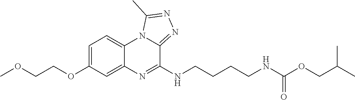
C1=C(OCCOC)C=C2C(=C1)N1C(=NN=C1C)C(NCCCCNC(OCC(C)C)=O)=N2
